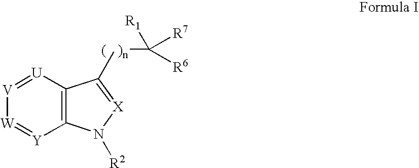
[U]1=[V][W]=[Y]C2=C1C([(   )n]C([R1])([R7])[R6])=[X]N2[R2]
